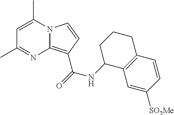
N12C(=C(C(=O)NC3C4=C(CCC3)C=CC([SO2Me])=C4)C=C1)N=C(C)C=C2C
